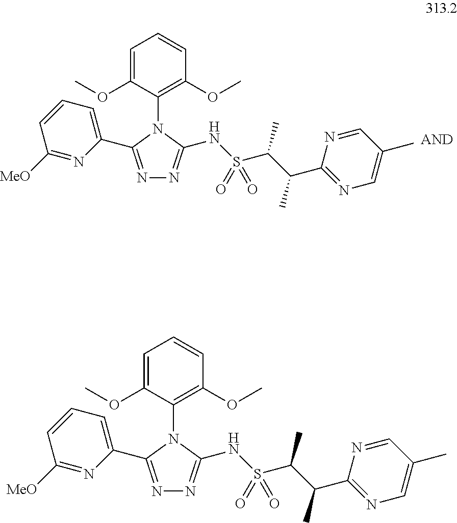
N1=C(C2=CC=CC([MeO])=N2)N(C2=C(OC)C=CC=C2OC)C(NS(C(C(C2=NC=C(C)C=N2)C)C)(=O)=O)=N1.N1=C(C2=CC=CC([MeO])=N2)N(C2=C(OC)C=CC=C2OC)C(NS(C(C(C2=NC=C(C)C=N2)C)C)(=O)=O)=N1
